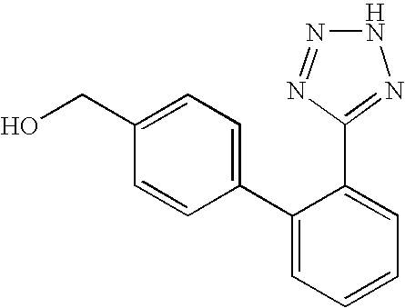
C1(CO)=CC=C(C2=CC=CC=C2C2=NNN=N2)C=C1
